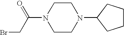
BrCC(N1CCN(C2CCCC2)CC1)=O
